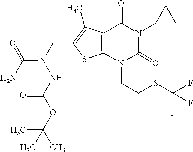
C12=C(N(CCSC(F)(F)F)C(=O)N(C3CC3)C1=O)SC(CN(NC(OC(C)(C)C)=O)C(=O)N)=C2C
